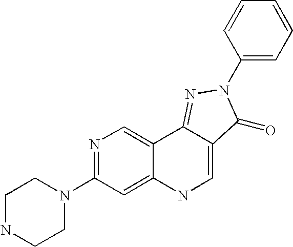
N1=C(N2CCNCC2)C=C2C(=C1)C1=NN(C3=CC=CC=C3)C(=O)C1=CN2
